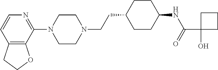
C12=C(C(N3CCN(CCC4CCC(NC(C5(O)CCC5)=O)CC4)CC3)=NC=C1)OCC2
